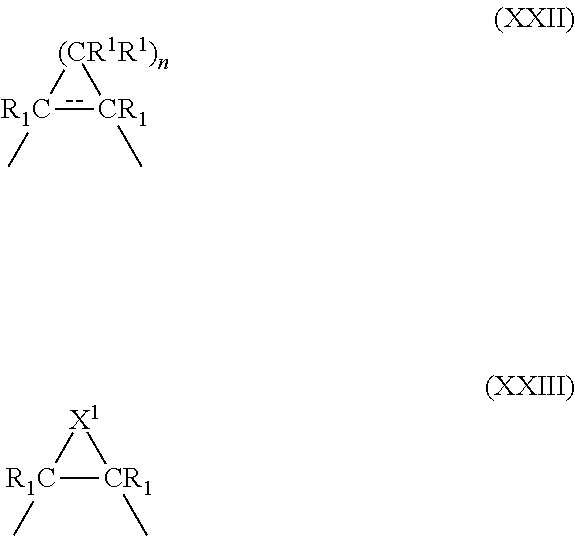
[R1C]1(C):[CR1](C)[(CR1R1)n]1.[R1C]1(C)[CR1](C)[X1]1
